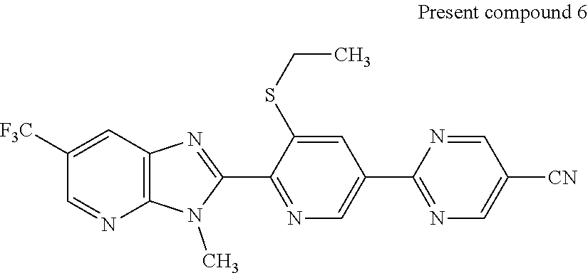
C12=C(C=C([F3C])C=N1)N=C(C1=NC=C(C3=NC=C([CN])C=N3)C=C1SCC)N2C
